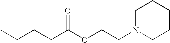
C1N(CCOC(CCCC)=O)CCCC1
